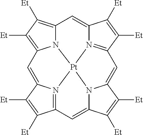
N12C3=C([Et])C([Et])=C1C=C1N4=C(C([Et])=C1[Et])C=C1N5C(=CC6=N(C(=C3)C([Et])=C6[Et])[Pt]245)C([Et])=C1[Et]
